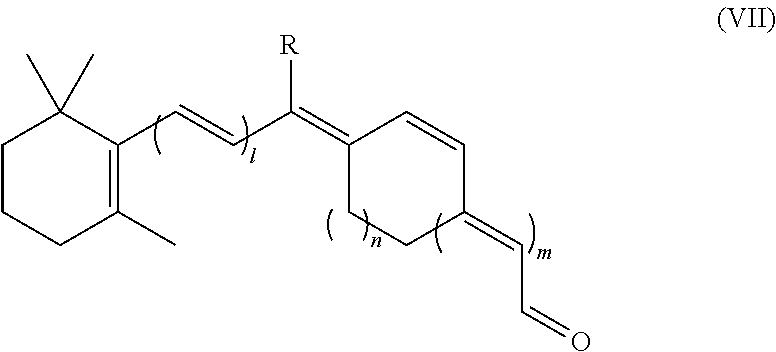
C1CCC(C)=C(C=CC(=C2C=CC(=CC=O)CC2)[R])C1(C)C
